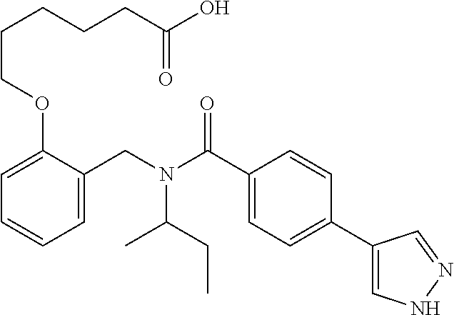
C1=C(CN(C(C2=CC=C(C3=CNN=C3)C=C2)=O)C(CC)C)C(OCCCCCC(O)=O)=CC=C1
